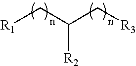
[R2]C(C[R1])C[R3]
